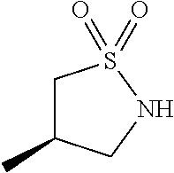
C1C(C)CNS1(=O)=O
